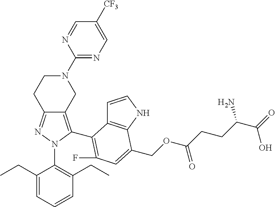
C12=NN(C3=C(CC)C=CC=C3CC)C(C3=C(F)C=C(COC(CCC(C(=O)O)N)=O)C4=C3C=CN4)=C1CN(C1=NC=C([CF3])C=N1)CC2
